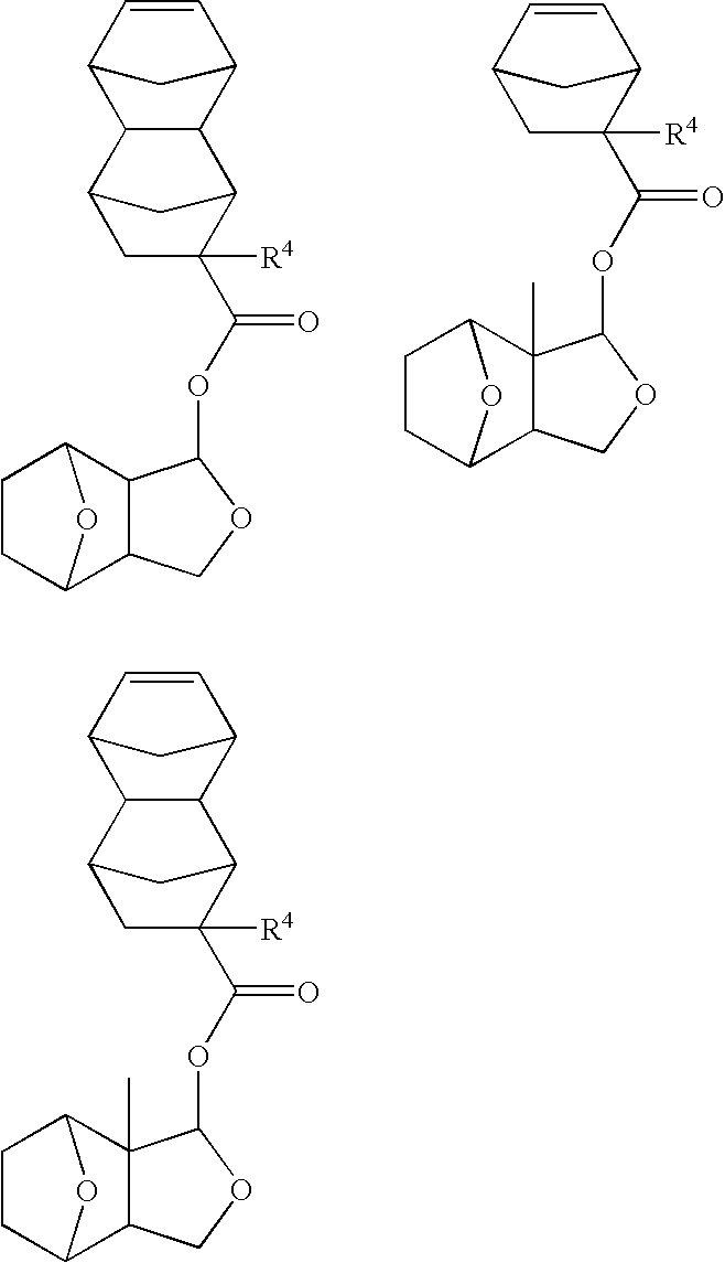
O(C(C1([R4])C2C3C(C(C1)C2)C1C=CC3C1)=O)C1C2C(CO1)C1CCC2O1.O(C(C1([R4])C2C=CC(C1)C2)=O)C1C2(C)C(CO1)C1CCC2O1.O(C(C1([R4])C2C3C(C(C1)C2)C1C=CC3C1)=O)C1C2(C)C(CO1)C1CCC2O1
